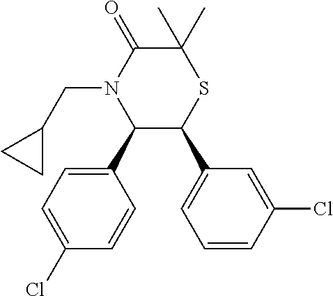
C1(C2C(C3=CC=CC(Cl)=C3)SC(C)(C)C(=O)N2CC2CC2)=CC=C(Cl)C=C1
